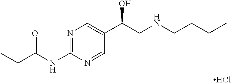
N1=C(NC(C(C)C)=O)N=CC(C(CNCCCC)O)=C1.Cl
